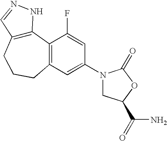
C12=C(CCCC3=C1C(F)=CC(N1CC(C(N)=O)OC1=O)=C3)C=NN2
